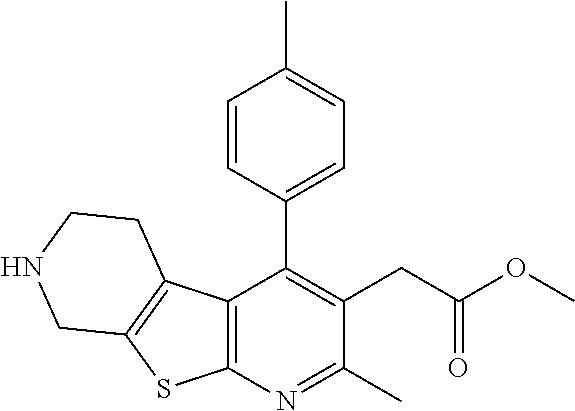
C12=C(N=C(C)C(CC(OC)=O)=C1C1=CC=C(C)C=C1)SC1=C2CCNC1
